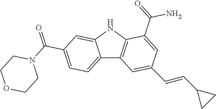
C12=CC=C(C(=O)N3CCOCC3)C=C1NC1=C2C=C(C=CC2CC2)C=C1C(=O)N
